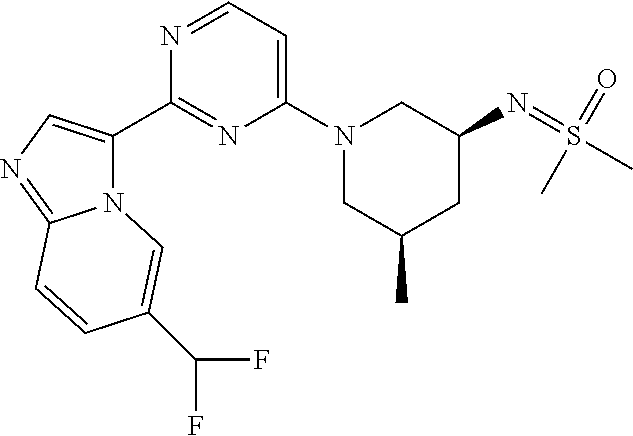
N12C(C3=NC(N4CC(C)CC(N=S(C)(=O)C)C4)=CC=N3)=CN=C1C=CC(C(F)F)=C2
